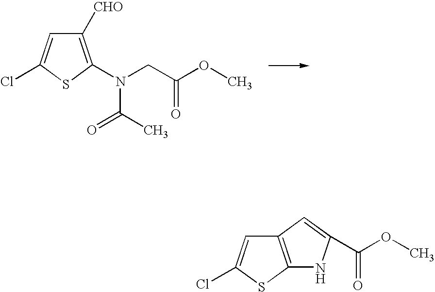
C12=C(SC(Cl)=C1)NC(C(OC)=O)=C2.C1([CHO])=C(N(CC(OC)=O)C(C)=O)SC(Cl)=C1
